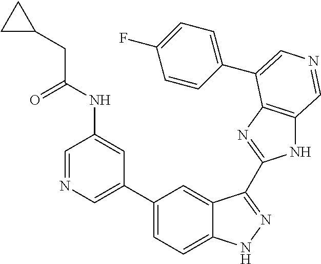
C1(C2=CN=CC(NC(=O)CC3CC3)=C2)=CC=C2C(=C1)C(C1=NC3=C(N1)C=NC=C3C1=CC=C(F)C=C1)=NN2
